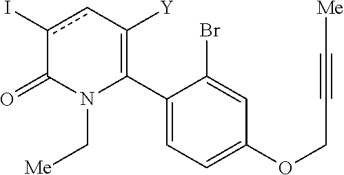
C1(C2=C([Y])cc(I)C(=O)N2C[Me])=CC=C(OCC#C[Me])C=C1Br
